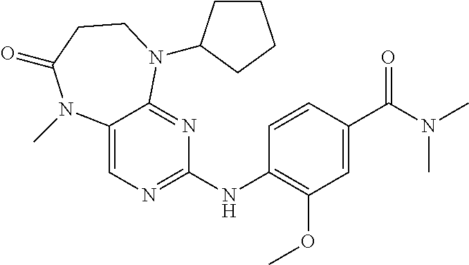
C12=CN=C(NC3=C(OC)C=C(C(N(C)C)=O)C=C3)N=C1N(C1CCCC1)CCC(=O)N2C
